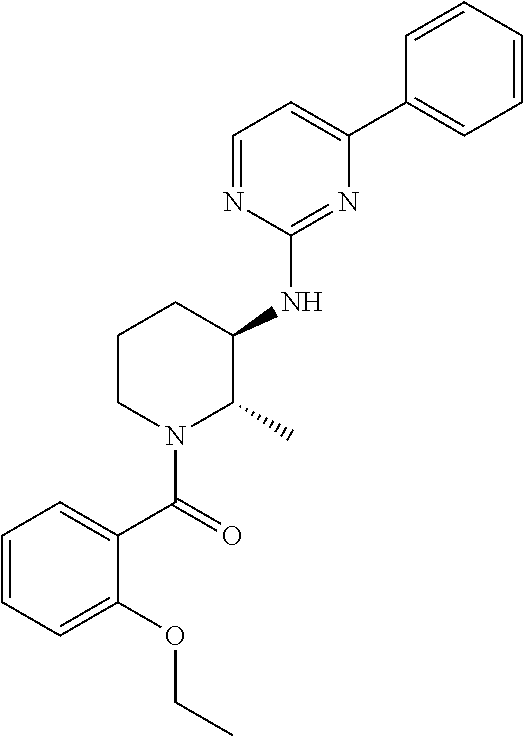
C1=NC(NC2C(C)N(C(=O)C3=CC=CC=C3OCC)CCC2)=NC(C2=CC=CC=C2)=C1
